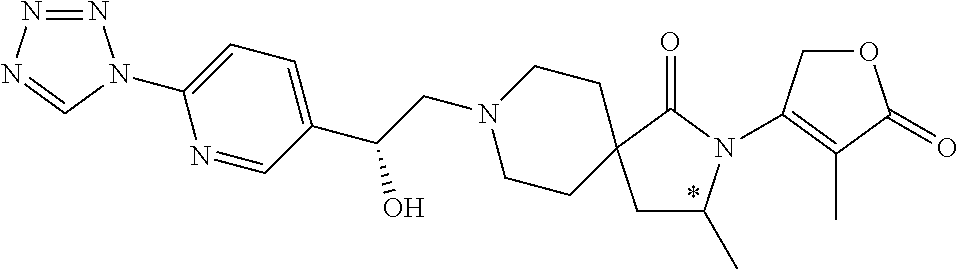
N1=NN=CN1C1=CC=C(C(CN2CCC3(CC2)CC(C)N(C2=C(C)C(=O)OC2)C3=O)O)C=N1
